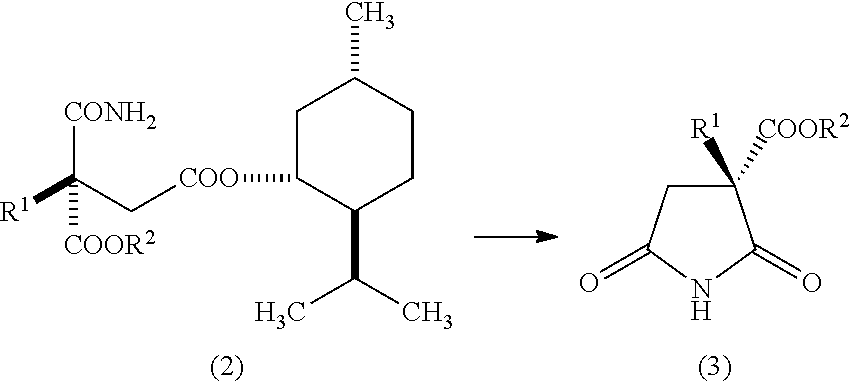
C1C([COO]CC([R1])([CONH2])[COOR2])C(C(C)C)CCC1C.C1([R1])([COOR2])CC(=O)NC1=O
